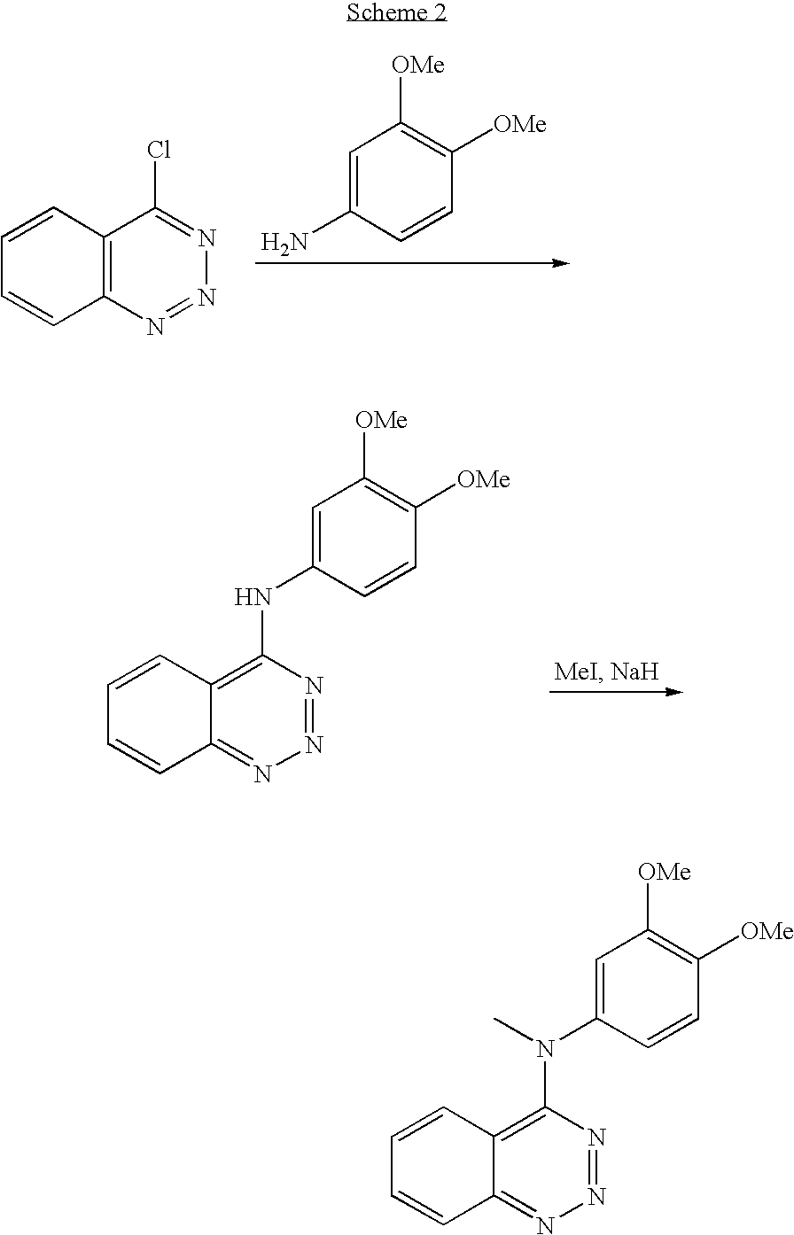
C1=CC2=C(C=C1)N=NN=C2Cl.C1=C(N)C=CC([OMe])=C1[OMe].C1=CC2=C(NC3=CC([OMe])=C([OMe])C=C3)N=NN=C2C=C1.C1=CC2=C(N(C3=CC([OMe])=C([OMe])C=C3)C)N=NN=C2C=C1
